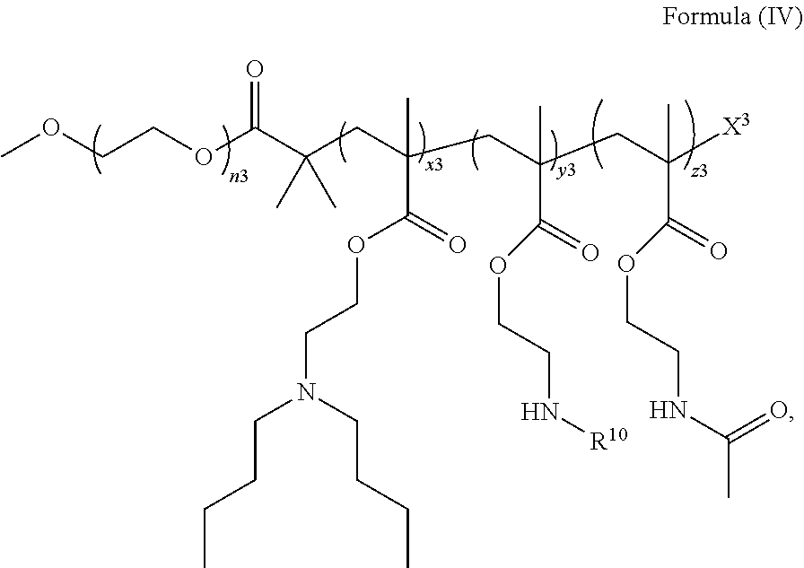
C(COC(C(CC(CC(CC([X3])(C)C(=O)OCCNC(C)=O)(C)C(=O)OCCN[R10])(C)C(=O)OCCN(CCCC)CCCC)(C)C)=O)OC
